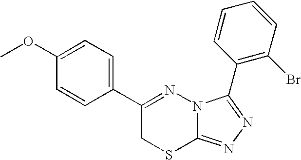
C1=CC(C2=NN3C(=NN=C3C3=C(Br)C=CC=C3)SC2)=CC=C1OC
